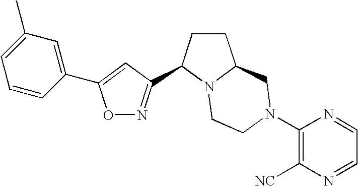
O1N=C(C2CCC3N2CCN(C2=C([NC])N=CC=N2)C3)C=C1C1=CC(C)=CC=C1
